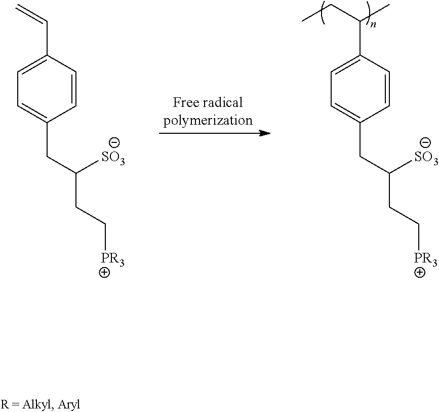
C1(C=C)=CC=C(CC(CC[PR3])[SO3])C=C1.C1(C(CC)C)=CC=C(CC(CC[PR3])[SO3])C=C1
